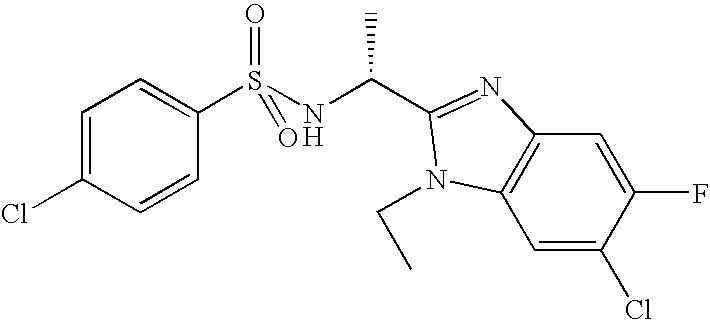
C1(S(NC(C)C2=NC3=C(C=C(Cl)C(F)=C3)N2CC)(=O)=O)=CC=C(Cl)C=C1
